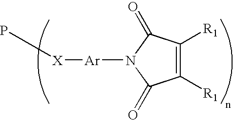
C1([R1])=C([R1])C(=O)N([Ar][X]P)C1=O
